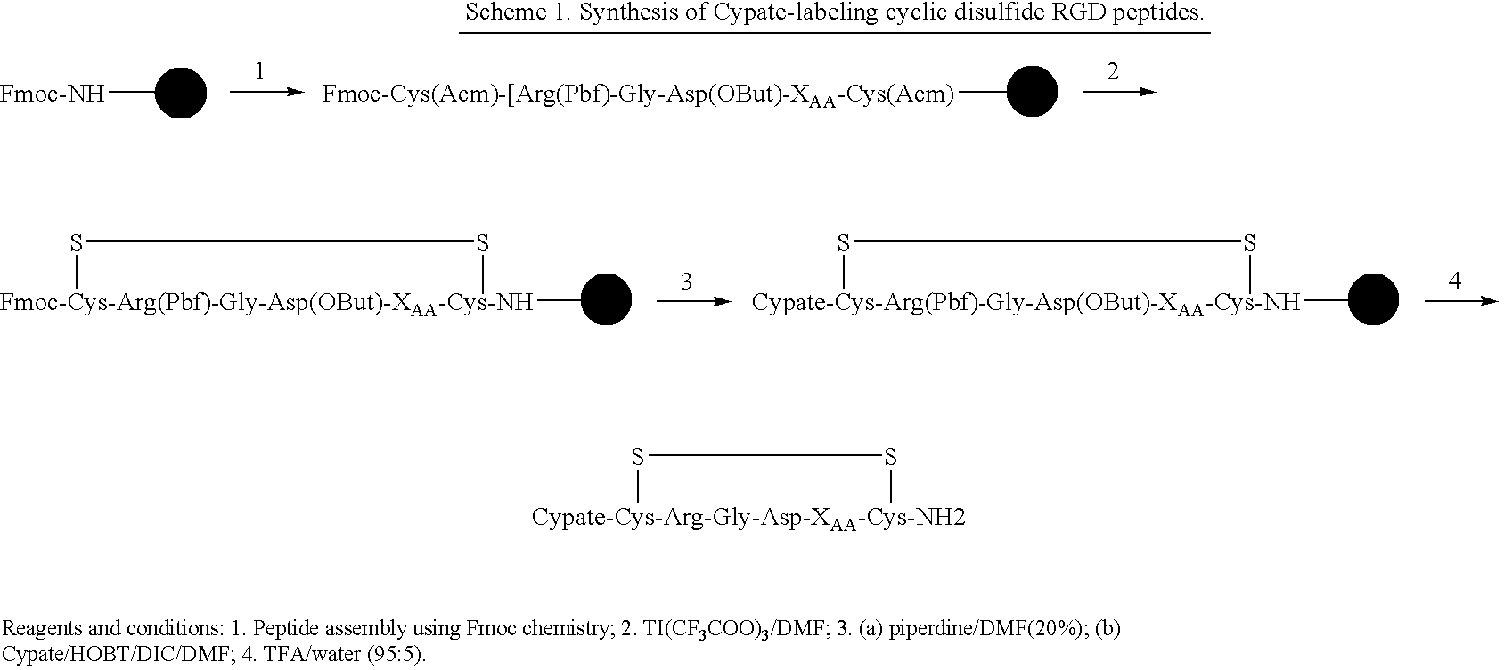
[Cypate-Cys-Arg-Gly-Asp-XAA-Cys-NH2]1SS1.[Fmoc-NH]C.[Fmoc-Cys(Acm)-[Arg(Pbf)-Gly-Asp(OBut)-XAA-Cys(Acm)]C.[Fmoc-Cys-Arg(Pbf)-Gly-Asp(OBut)-XAA-Cys-NH]1(C)SS1.[Cypate-Cys-Arg(Pbf)-Gly-Asp(OBut)-XAA-Cys-NH]1(C)SS1
